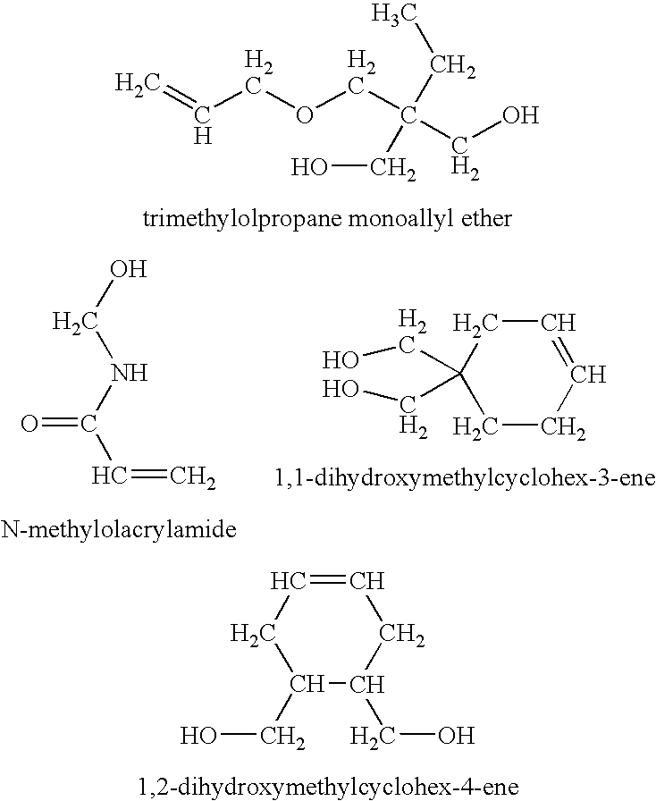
C(COCC(CO)(CC)CO)=C.C1(CO)C(CO)CC=CC1.OCNC(C=C)=O.C1CC=CCC1(CO)CO
